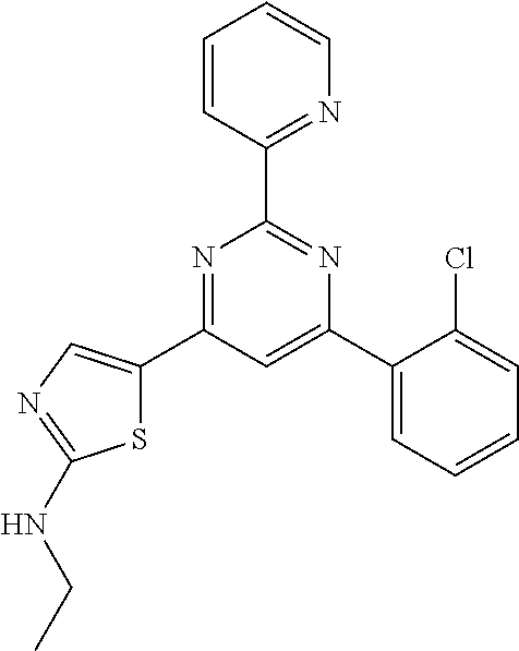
N1=C(C2=CN=C(NCC)S2)C=C(C2=CC=CC=C2Cl)N=C1C1=NC=CC=C1
